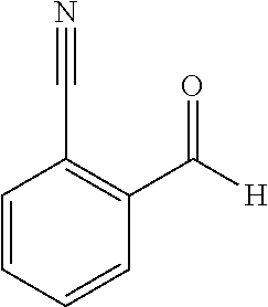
C1=CC=CC(C#N)=C1C([H])=O
